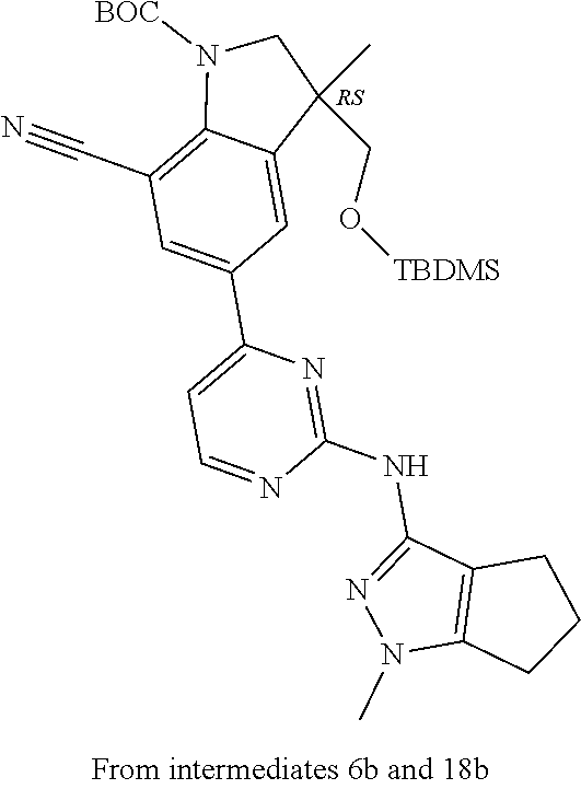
C1(NC2=NN(C)C3=C2CCC3)=NC(C2=CC(C#N)=C3C(=C2)C(C)(CO[TBDMS])CN3[BOC])=CC=N1
